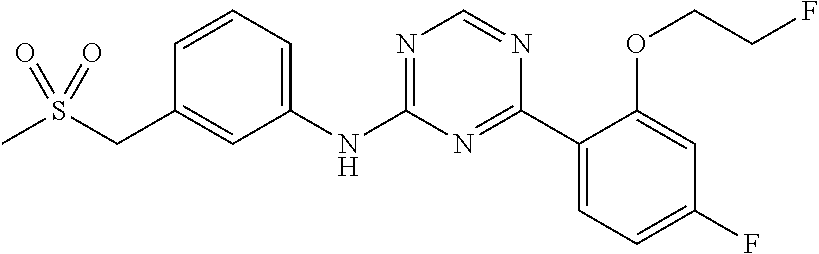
C1(NC2=NC=NC(C3=CC=C(F)C=C3OCCF)=N2)=CC=CC(CS(C)(=O)=O)=C1
